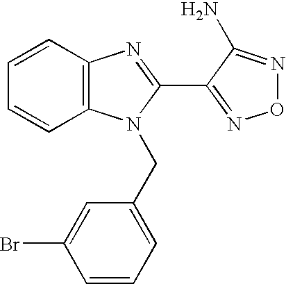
C1=CC2=C(C=C1)N(CC1=CC=CC(Br)=C1)C(C1=NON=C1N)=N2
